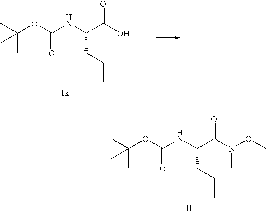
C(OC(NC(C(O)=O)CCC)=O)(C)(C)C.C(OC(NC(C(N(C)OC)=O)CCC)=O)(C)(C)C
